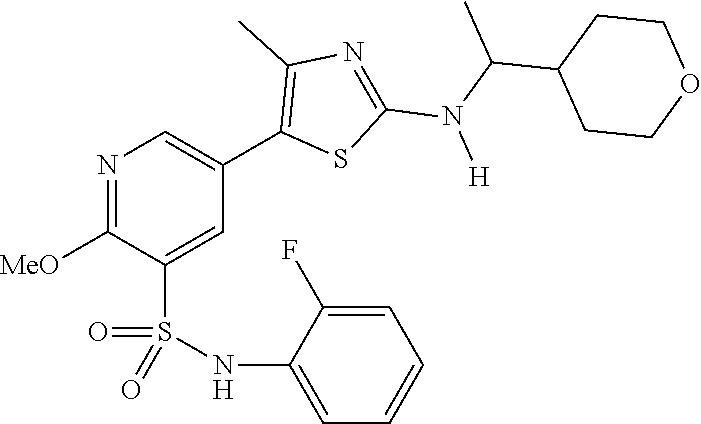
N1=C([MeO])C(S(NC2=CC=CC=C2F)(=O)=O)=CC(C2=C(C)N=C(N(C(C)C3CCOCC3)[H])S2)=C1
